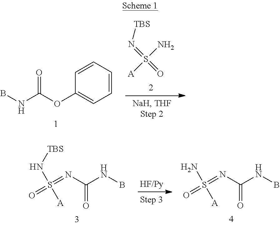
S([A])(N)(=N[TBS])=O.C1=CC=CC(OC(NB)=O)=C1.O=S(=NC(NB)=O)(N[TBS])[A].O=S(=NC(NB)=O)(N)[A]
